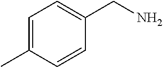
C1=C(C)C=CC(CN)=C1
